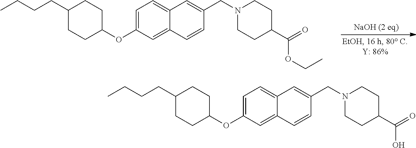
C1=C(OC2CCC(CCCC)CC2)C=C2C(=C1)C=C(CN1CCC(C(=O)OCC)CC1)C=C2.C1=C(OC2CCC(CCCC)CC2)C=C2C(=C1)C=C(CN1CCC(C(=O)O)CC1)C=C2
